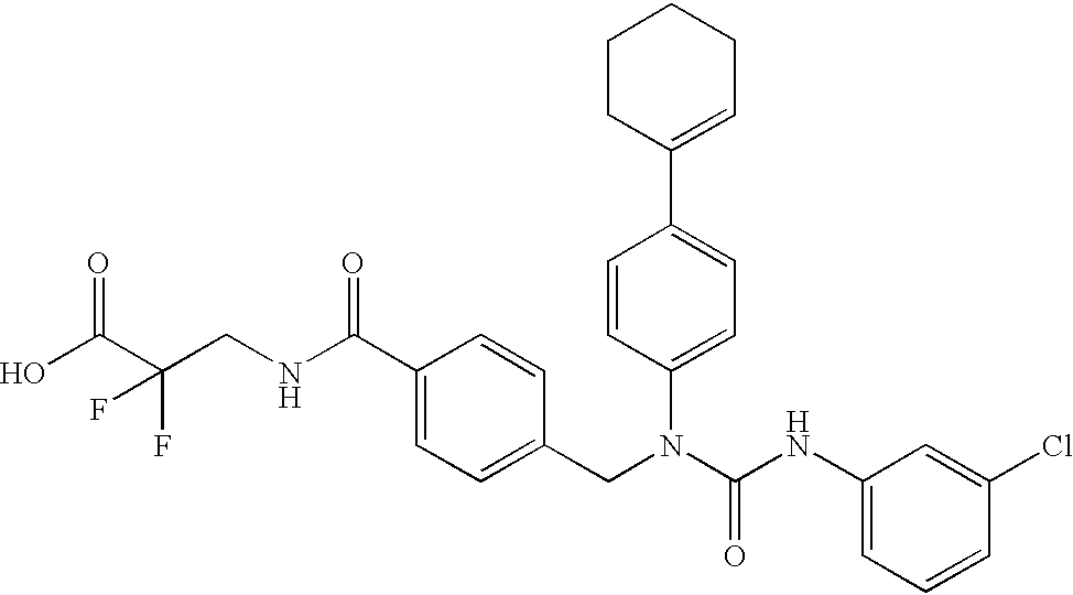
OC(C(CNC(C1=CC=C(CN(C(NC2=CC=CC(Cl)=C2)=O)C2=CC=C(C3=CCCCC3)C=C2)C=C1)=O)(F)F)=O
